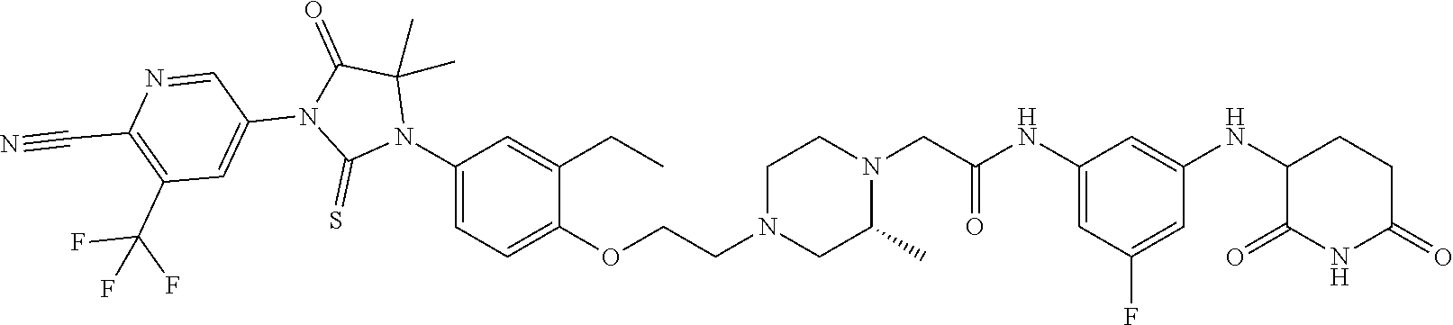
C1=C(NC(CN2CCN(CCOC3=CC=C(N4C(C)(C)C(=O)N(C5=CC(C(F)(F)F)=C(C#N)N=C5)C4=S)C=C3CC)CC2C)=O)C=C(NC2C(=O)NC(=O)CC2)C=C1F
